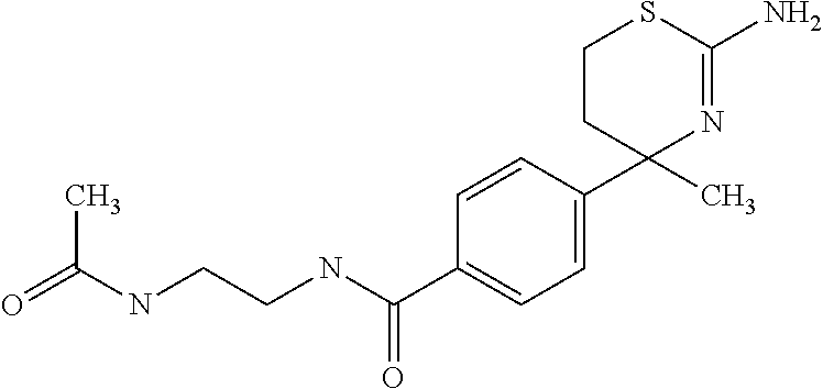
C1=CC(C2(C)N=C(N)SCC2)=CC=C1C(NCCNC(=O)C)=O
